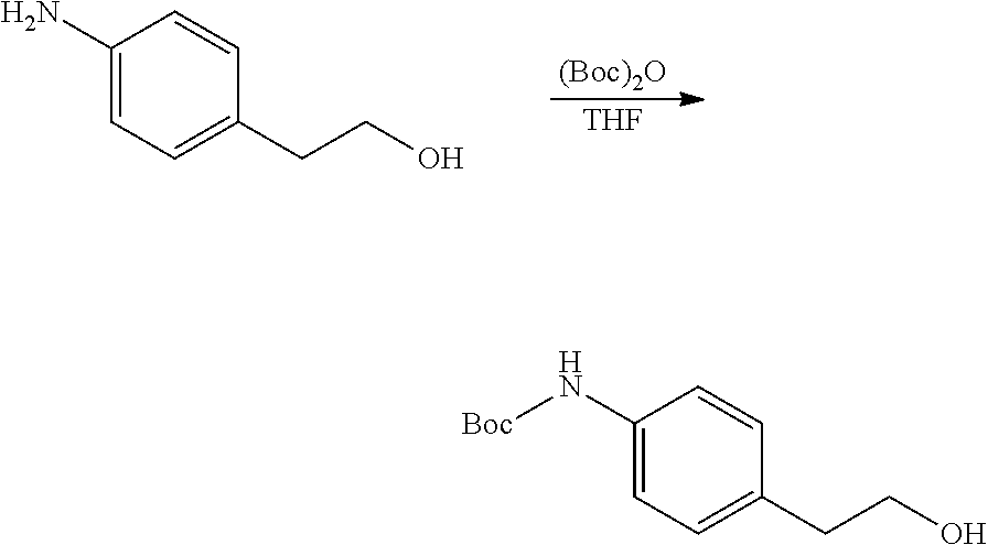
C1(N)=CC=C(CCO)C=C1.[(Boc)2O].[THF].C1(N[Boc])=CC=C(CCO)C=C1
